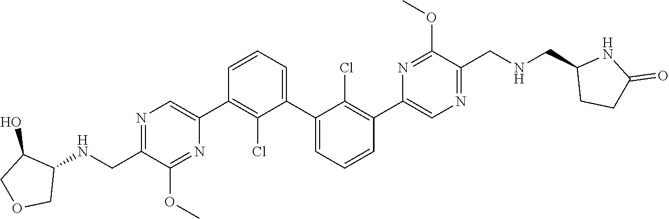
N1=C(CNC2C(O)COC2)C(OC)=NC(C2=C(Cl)C(C3=CC=CC(C4=CN=C(CNCC5CCC(=O)N5)C(OC)=N4)=C3Cl)=CC=C2)=C1
